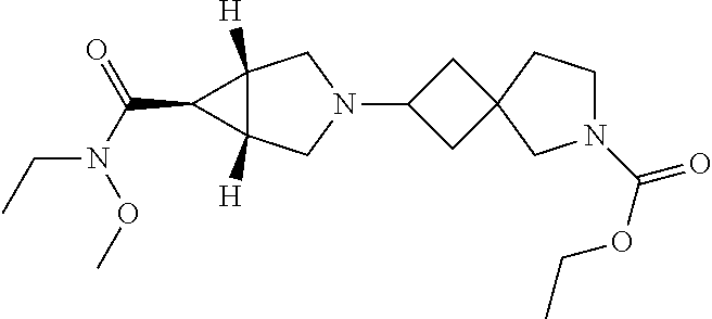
C1C(N2CC3([H])C([H])(C2)C3C(N(CC)OC)=O)CC12CN(C(OCC)=O)CC2
